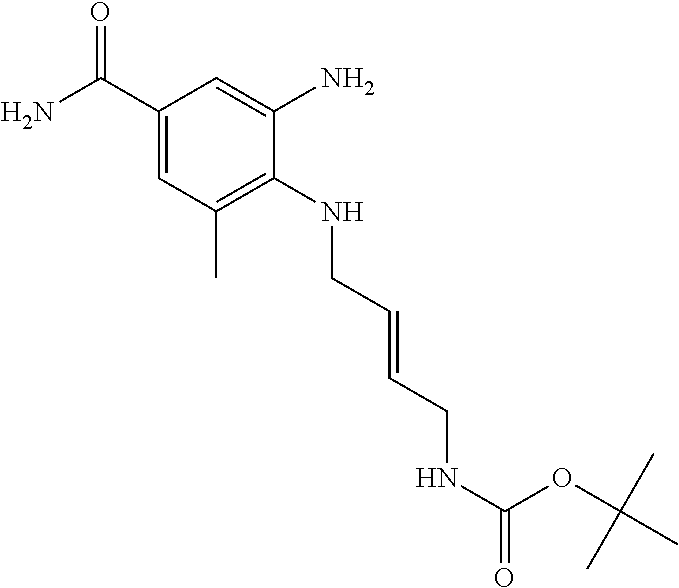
C1(C(N)=O)=CC(C)=C(NCC=CCNC(=O)OC(C)(C)C)C(N)=C1
